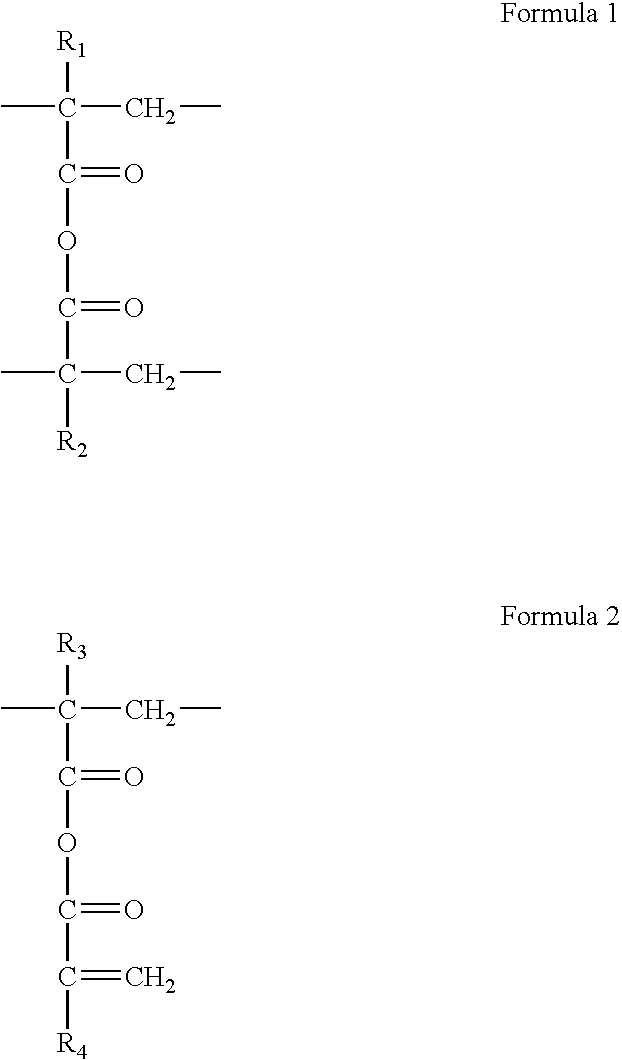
[R1]C(CC)(C)C(=O)OC(=O)C(C)(CC)[R2].[R3]C(C)(CC)C(=O)OC(=O)C(=C)[R4]
